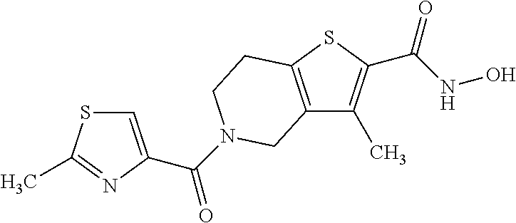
C12=C(SC(C(NO)=O)=C1C)CCN(C(=O)C1=CSC(C)=N1)C2
